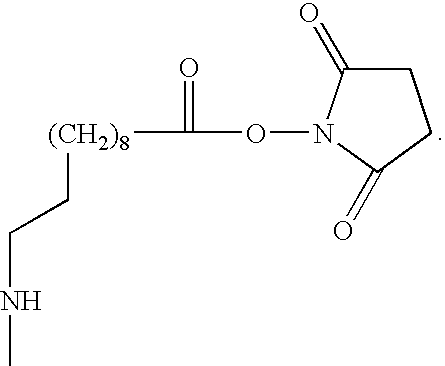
C1C(=O)N(OC(=O)[(CH2)8]CCNC)C(=O)C1
